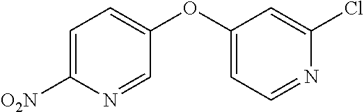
C1=C([O2N])N=CC(OC2=CC=NC(Cl)=C2)=C1
